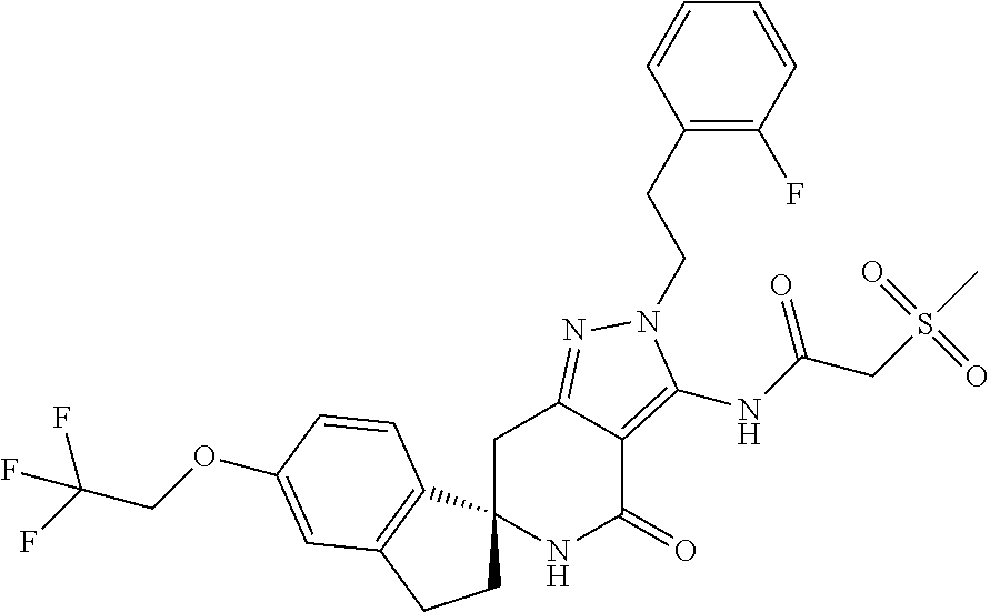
N1C(=O)C2=C(NC(=O)CS(C)(=O)=O)N(CCC3=C(F)C=CC=C3)N=C2CC12CCC1=C2C=CC(OCC(F)(F)F)=C1
